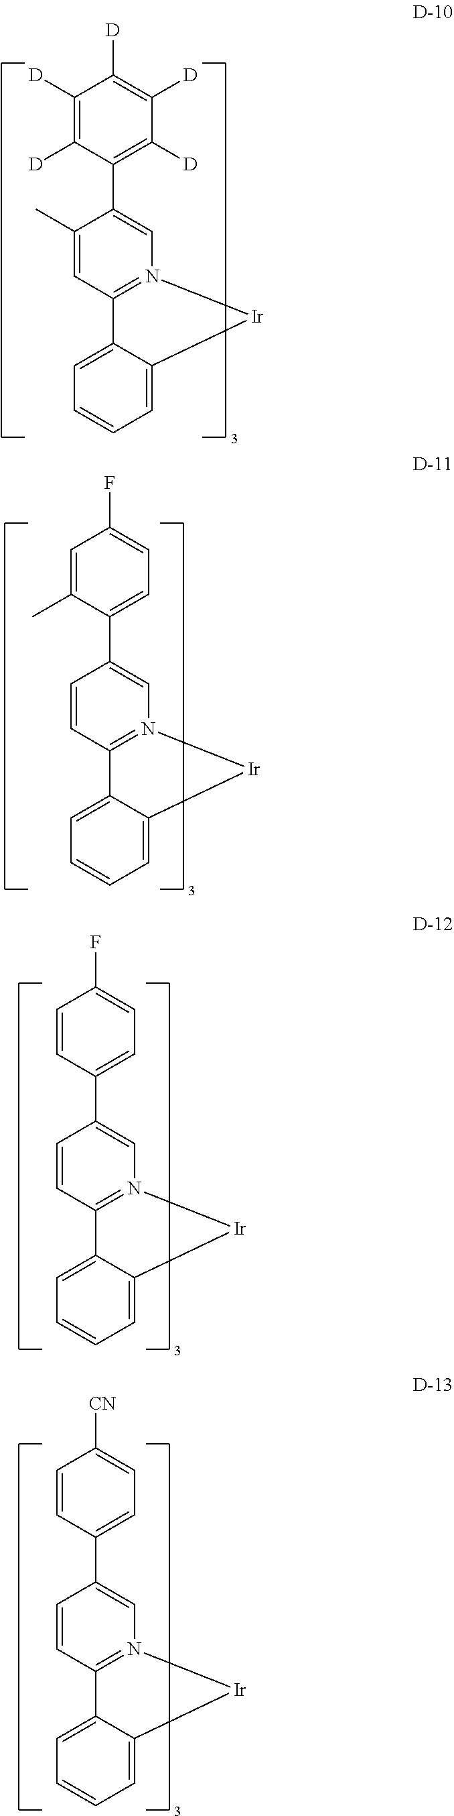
C1(C2=C([D])C([D])=C([D])C([D])=C2[D])=CN2=C(C=C1C)C1=CC=CC=C1[Ir]2.C1(C2=CC=C(F)C=C2C)=CN2=C(C=C1)C1=CC=CC=C1[Ir]2.C1(C2=CC=C(F)C=C2)=CN2=C(C=C1)C1=CC=CC=C1[Ir]2.C1(C2=CC=C([CN])C=C2)=CN2=C(C=C1)C1=CC=CC=C1[Ir]2
